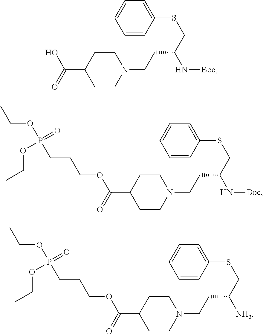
OC(C1CCN(CCC(CSC2=CC=CC=C2)N[Boc])CC1)=O.O(C(C1CCN(CCC(CSC2=CC=CC=C2)N[Boc])CC1)=O)CCCP(OCC)(=O)OCC.O(C(C1CCN(CCC(CSC2=CC=CC=C2)[NH2])CC1)=O)CCCP(OCC)(=O)OCC
